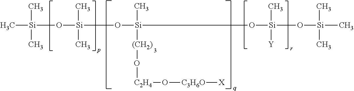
[Si](O[Si](O[Si]([(CH2)]O[C2H4]O[C3H6O][X])(C)O[Si](O[Si](C)(C)C)(C)[Y])(C)C)(C)(C)C
